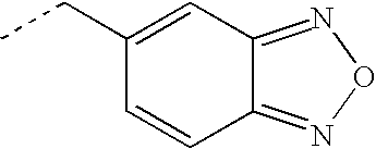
C12=NON=C1C=CC(CC)=C2
